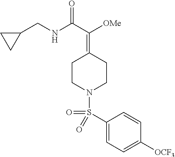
C1(CNC(C(=C2CCN(S(=O)(C3=CC=C([OCF3])C=C3)=O)CC2)[OMe])=O)CC1
